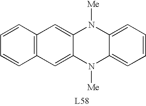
C1=CC=CC2=C1C=C1C(=C2)N([Me])C2=CC=CC=C2N1[Me]
